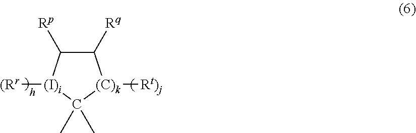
C1([Rq])C([Rp])[(I)i]([(Rr])C(C)(C)[(C)k]1[Rt)j]
